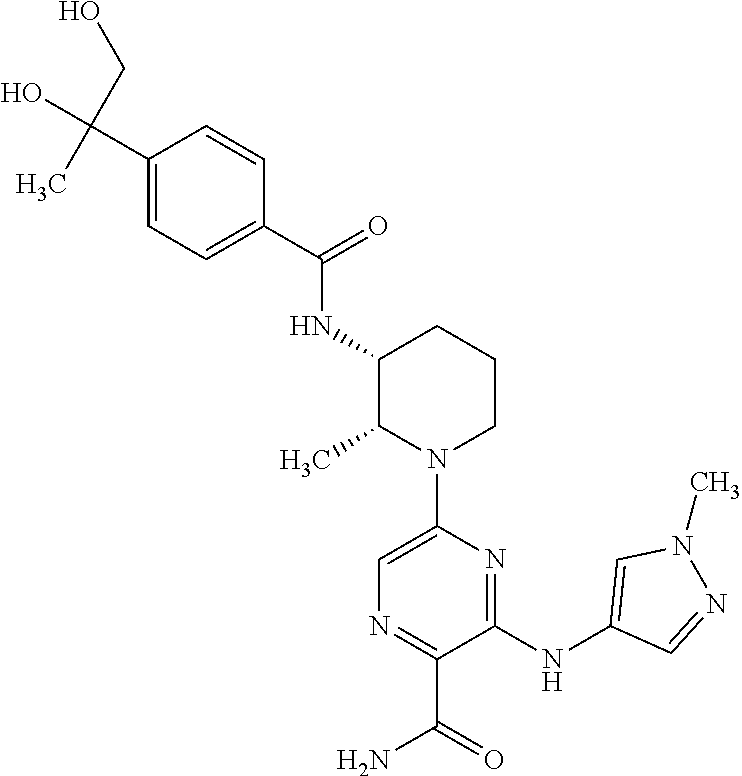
C1(C(=O)NC2C(C)N(C3=CN=C(C(=O)N)C(NC4=CN(C)N=C4)=N3)CCC2)=CC=C(C(O)(CO)C)C=C1
